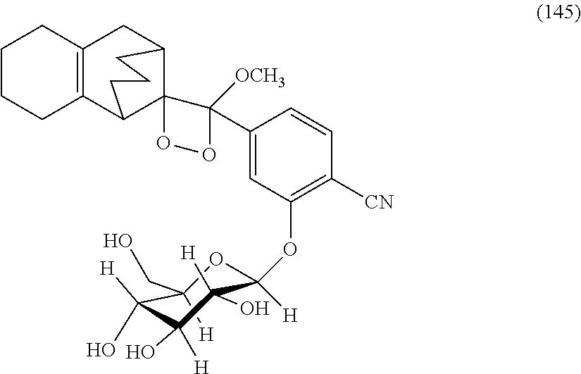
C1CCC2=C(C1)CC1C3(C2CCC1)C(C1=CC(OC2([H])OC(CO)([H])C(O)([H])C(O)([H])C2([H])O)=C([CN])C=C1)([OCH3])OO3
